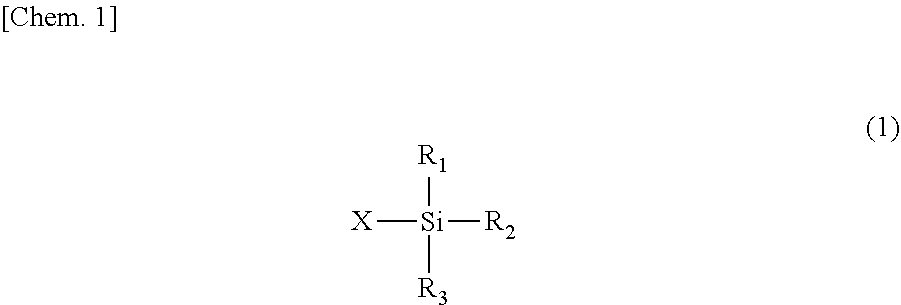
[R1][Si]([R3])([R2])[X]
